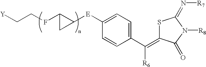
[Y]CCFC1C([E]C2=CC=C(C([R6])=C3SC(=N[R7])N([R8])C3=O)C=C2)C1
